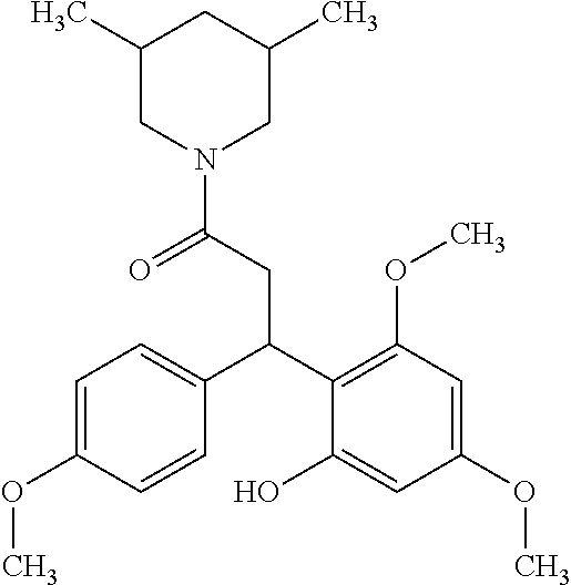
C1(C)CN(C(CC(C2=C(OC)C=C(OC)C=C2O)C2=CC=C(OC)C=C2)=O)CC(C)C1
